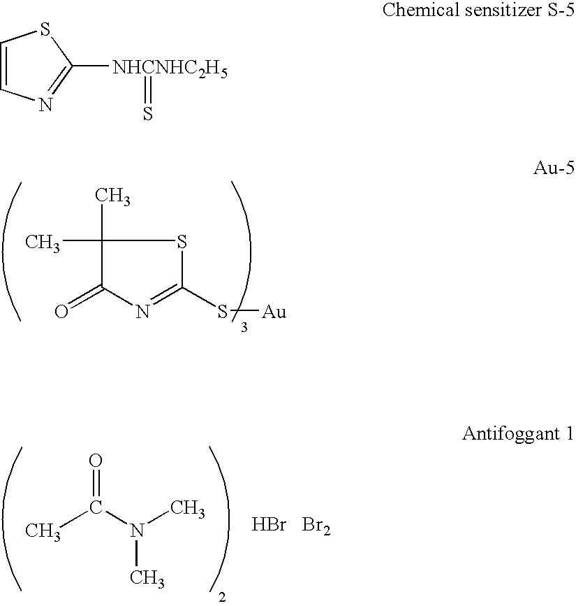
C1(C)(C)C(=O)N=C(S[Au])S1.CC(N(C)C)=O.Br.[Br2].C1=CN=C([NHCNHC2H5]=S)S1
